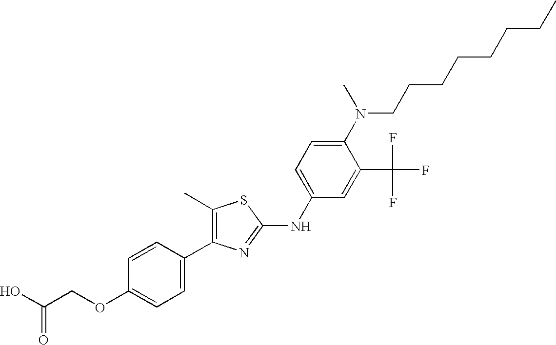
C1(C)=C(C2=CC=C(OCC(O)=O)C=C2)N=C(NC2=CC=C(N(CCCCCCCC)C)C(C(F)(F)F)=C2)S1
